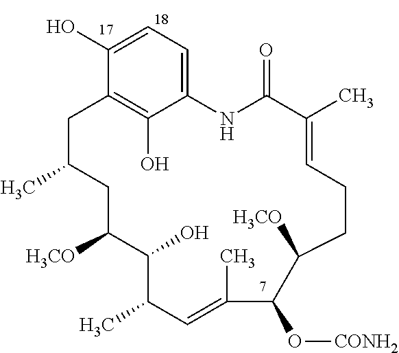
C12=CC=C(O)C(=C1O)CC(C)CC([H3CO])C(O)C(C)C=C(C)C(O[CONH2])C([H3CO])CCC=C(C)C(=O)N2
